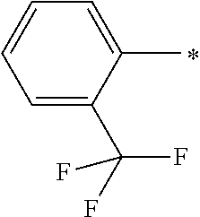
C1=C(C(F)(F)F)C(C)=CC=C1
